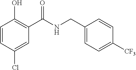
C1=CC(Cl)=CC(C(NCC2=CC=C([CF3])C=C2)=O)=C1O
